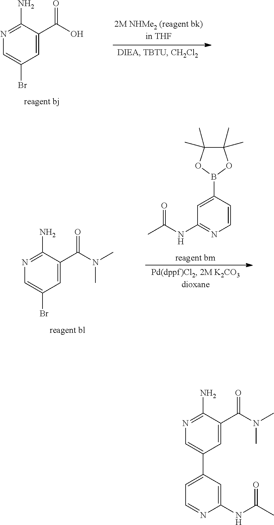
N1=C(N)C(C(O)=O)=CC(Br)=C1.C1(NC(C)=O)=NC=CC(B2OC(C)(C)C(C)(C)O2)=C1.N1=C(N)C(C(N(C)C)=O)=CC(Br)=C1.N1=C(N)C(C(N(C)C)=O)=CC(C2=CC=NC(NC(=O)C)=C2)=C1
